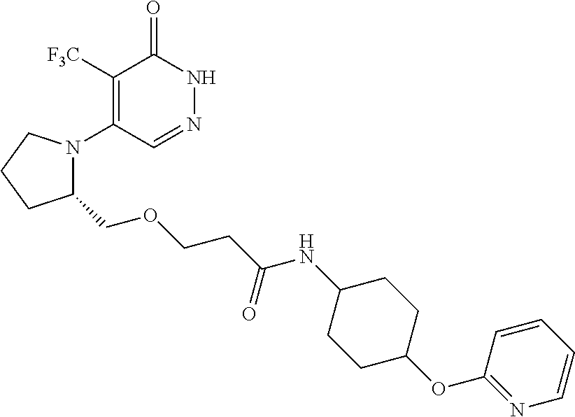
C1([F3C])=C(N2C(COCCC(NC3CCC(OC4=NC=CC=C4)CC3)=O)CCC2)C=NNC1=O
